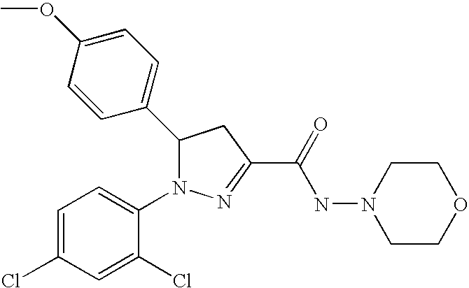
C1(C2N(C3=CC=C(Cl)C=C3Cl)N=C(C(=O)NN3CCOCC3)C2)=CC=C(OC)C=C1
